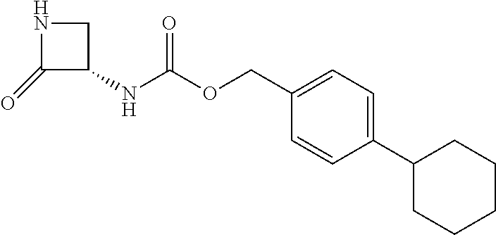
C1(=O)C(NC(OCC2=CC=C(C3CCCCC3)C=C2)=O)CN1
